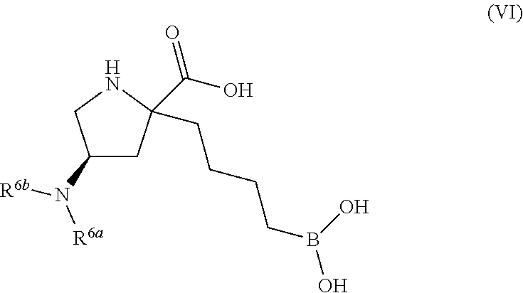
C1(N([R6a])[R6b])CC(CCCCB(O)O)(C(O)=O)NC1
